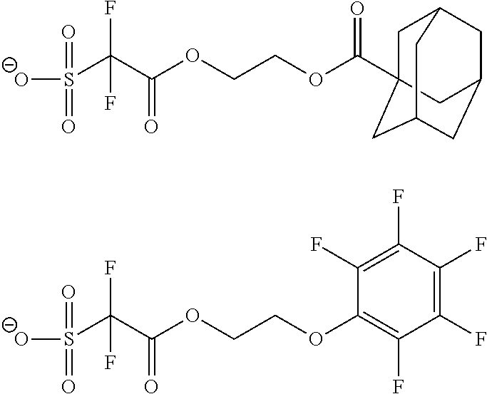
S(C(C(OCCOC(=O)C12CC3CC(CC(C1)C3)C2)=O)(F)F)([O-])(=O)=O.S(C(C(OCCOC1=C(F)C(F)=C(F)C(F)=C1F)=O)(F)F)([O-])(=O)=O
